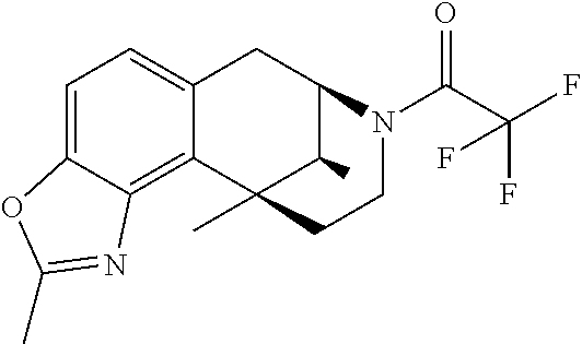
C1=C2C(=C3C(=C1)CC1C(C)C3(C)CCN1C(C(F)(F)F)=O)N=C(C)O2
